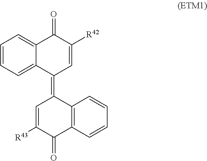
C1=CC=C2C(=C1)C(=O)C([R42])=CC2=C1C=C([R43])C(=O)C2=C1C=CC=C2
